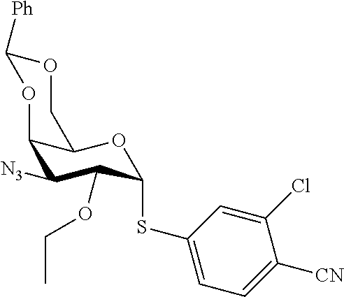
C12C([N3])C(OCC)C(SC3=CC=C([CN])C(Cl)=C3)OC1COC([Ph])O2
